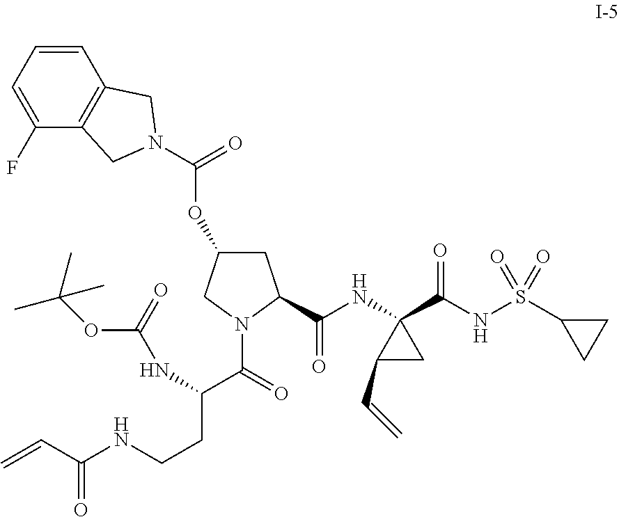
C1=CC=C(F)C2=C1CN(C(=O)OC1CC(C(NC3(C(=O)NS(C4CC4)(=O)=O)C(C=C)C3)=O)N(C(=O)C(NC(OC(C)(C)C)=O)CCNC(C=C)=O)C1)C2
